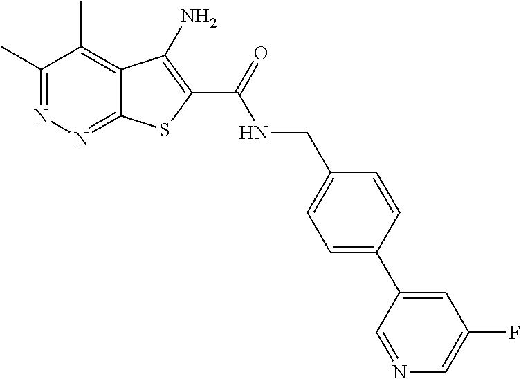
C1(C)=NN=C2C(=C1C)C(N)=C(C(=O)NCC1=CC=C(C3=CC(F)=CN=C3)C=C1)S2
